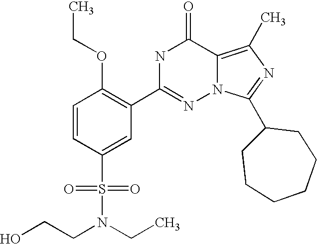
C1=CC(S(N(CCO)CC)(=O)=O)=CC(C2=NN3C(=C(C)N=C3C3CCCCCC3)C(=O)N2)=C1OCC
